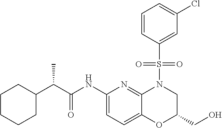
C(C)(C1CCCCC1)C(NC1=CC=C2C(=N1)N(S(C1=CC(Cl)=CC=C1)(=O)=O)CC(CO)O2)=O
